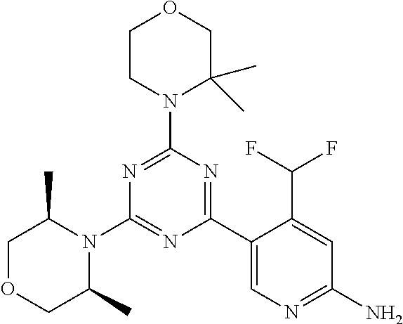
N1=C(N2C(C)(C)COCC2)N=C(C2=CN=C(N)C=C2C(F)F)N=C1N1C(C)COCC1C
